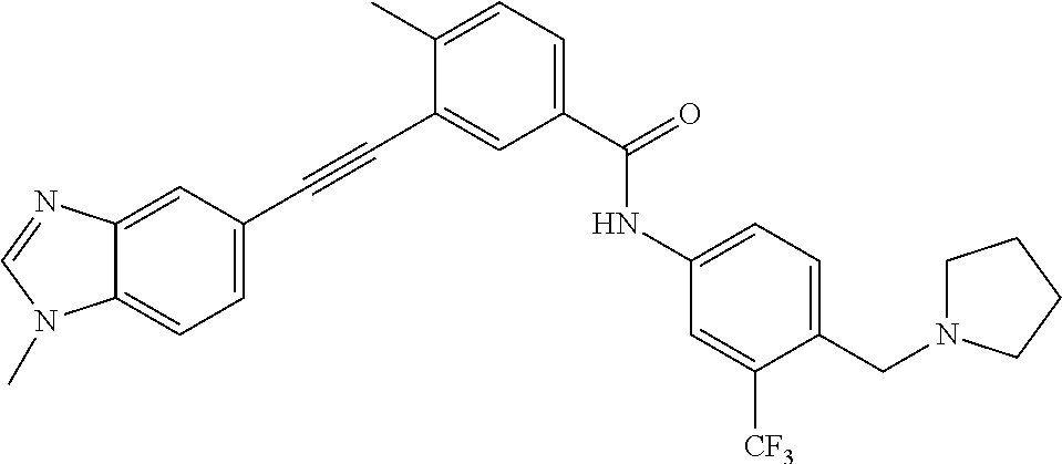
C1=C(C#CC2=CC(C(=O)NC3=CC=C(CN4CCCC4)C([CF3])=C3)=CC=C2C)C=C2C(=C1)N(C)C=N2
